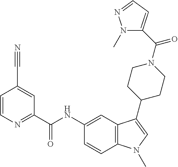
C1=CN=C(C(NC2=CC3=C(C=C2)N(C)C=C3C2CCN(C(C3=CC=NN3C)=O)CC2)=O)C=C1C#N
